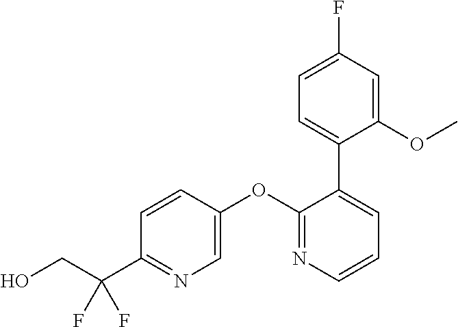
C1=CC(OC2=NC=CC=C2C2=CC=C(F)C=C2OC)=CN=C1C(CO)(F)F
